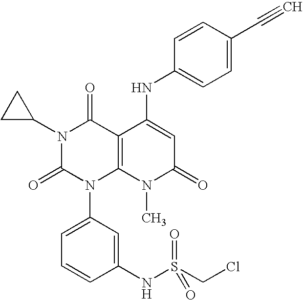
N1(C2CC2)C(=O)N(C2=CC=CC(NS(=O)(CCl)=O)=C2)C2=C(C1=O)C(NC1=CC=C(C#C)C=C1)=CC(=O)N2C
